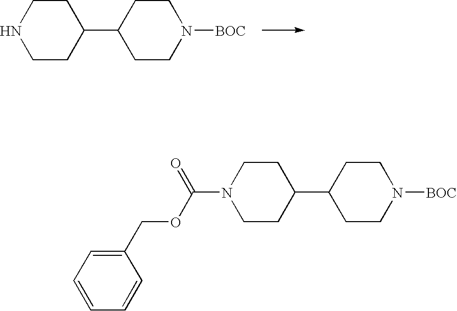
N1CCC(C2CCN([BOC])CC2)CC1.N1(C(OCC2=CC=CC=C2)=O)CCC(C2CCN([BOC])CC2)CC1
